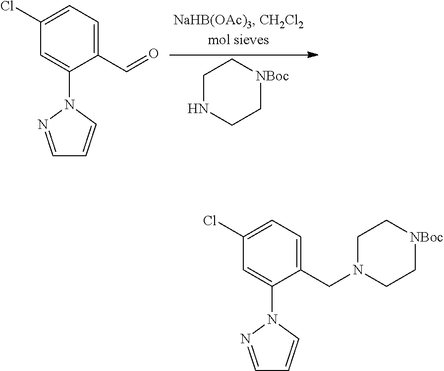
C1NCC[NBoc]C1.C1(Cl)=CC=C(C=O)C(N2N=CC=C2)=C1.C1(Cl)=CC=C(CN2CC[NBoc]CC2)C(N2N=CC=C2)=C1
